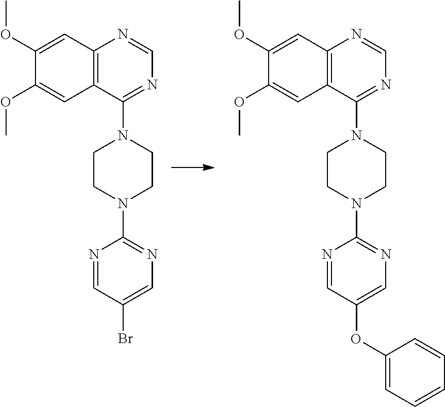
C12=C(C(N3CCN(C4=NC=C(Br)C=N4)CC3)=NC=N1)C=C(OC)C(OC)=C2.C12=C(C(N3CCN(C4=NC=C(OC5=CC=CC=C5)C=N4)CC3)=NC=N1)C=C(OC)C(OC)=C2
